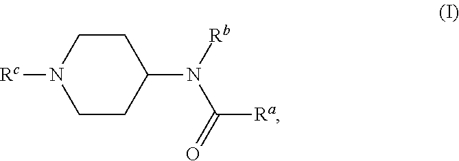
C1CN([Rc])CCC1N([Rb])C([Ra])=O
